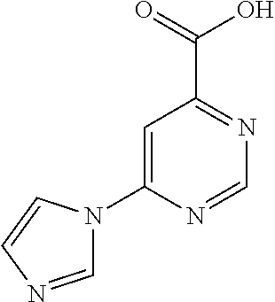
C1=C(N2C=NC=C2)N=CN=C1C(=O)O
